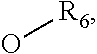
[R6]O
